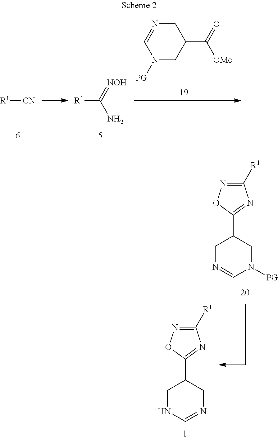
[R1][CN].[R1]C(N)=[NOH].C1N=CN([PG])CC1C(=O)[OMe].C1([R1])=NOC(C2CN=CN([PG])C2)=N1.C1([R1])=NOC(C2CNC=NC2)=N1
